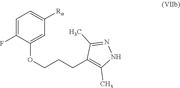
C1=C(F)C(OCCCC2=C(C)NN=C2C)=CC([Ra])=C1
